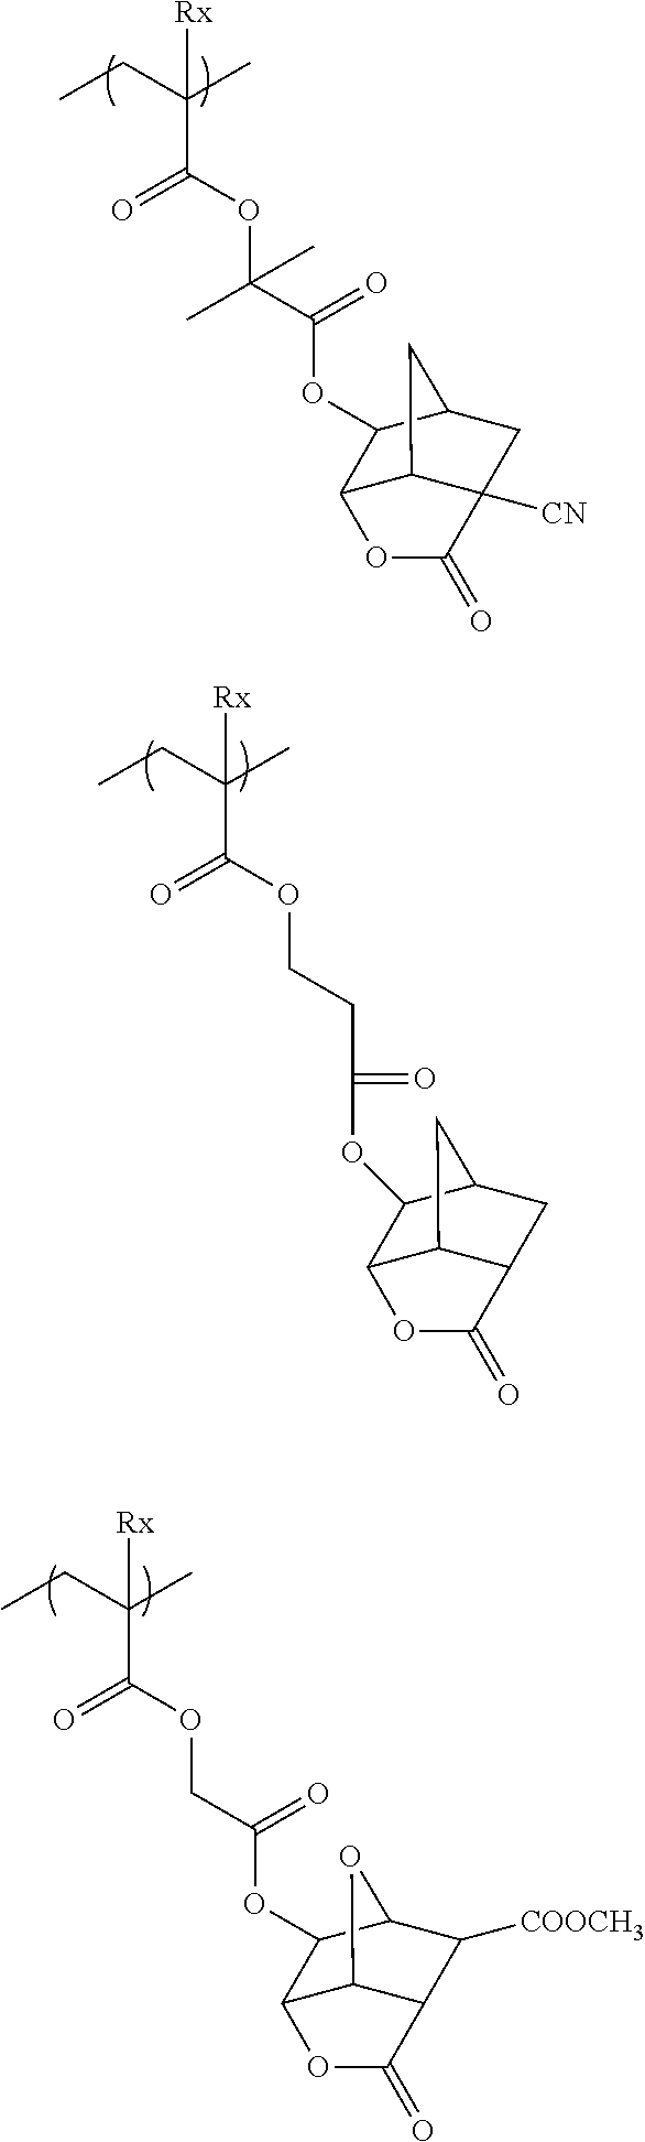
CCC(C)(C(=O)OC(C(OC1C2C3C([CN])(CC1C3)C(=O)O2)=O)(C)C)[Rx].CCC(C)(C(=O)OCCC(=O)OC1C2C3C(CC1C3)C(=O)O2)[Rx].CCC(C)(C(=O)OCC(OC1C2C3C(C([COOCH3])C1O3)C(=O)O2)=O)[Rx]
